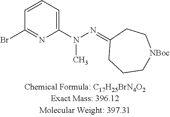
C1=CC=C(N(N=C2CCC[NBoc]CC2)C)N=C1Br
